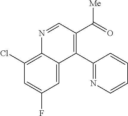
C1=C2C(=C(Cl)C=C1F)N=CC(C(=O)[Me])=C2C1=NC=CC=C1
